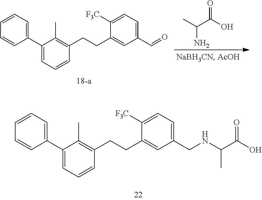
C1=CC=C(C2=CC=CC(CCC3=CC(C=O)=CC=C3[F3C])=C2C)C=C1.CC(C(O)=O)N.C1=CC=C(C2=CC=CC(CCC3=CC(CNC(C(O)=O)C)=CC=C3[F3C])=C2C)C=C1
